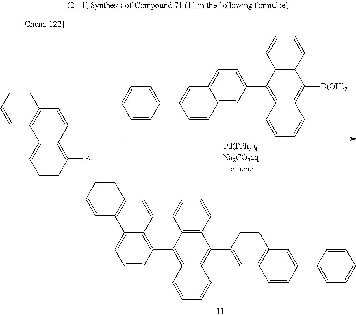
C12=CC=CC(Br)=C1C=CC1=C2C=CC=C1.C1(C2=C3C(=C([B(OH)2])C4=C2C=CC=C4)C=CC=C3)=CC=C2C(=C1)C=CC(C1=CC=CC=C1)=C2.C12=C(C=CC=C1)C(C1=CC3=C(C=C1)C=C(C1=CC=CC=C1)C=C3)=C1C(=C2C2=C3C(=CC=C2)C2=C(C=C3)C=CC=C2)C=CC=C1
